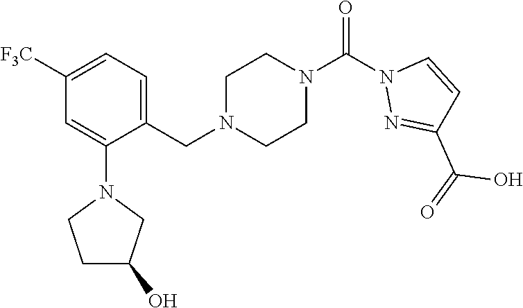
[F3C]C1=CC=C(CN2CCN(C(=O)N3N=C(C(O)=O)C=C3)CC2)C(N2CCC(O)C2)=C1
